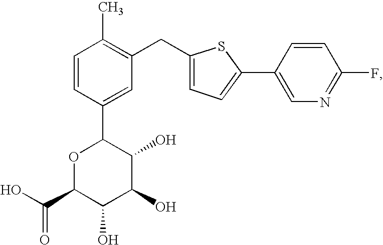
C1(CC2=C(C)C=CC(C3OC(C(O)=O)C(O)C(O)C3O)=C2)=CC=C(C2=CN=C(F)C=C2)S1
